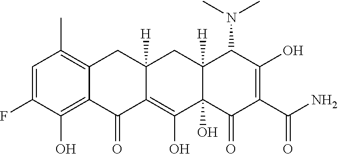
C1=C(F)C(O)=C2C(=C1C)CC1([H])C(=C(O)C3(O)C([H])(C1)C(N(C)C)C(O)=C(C(N)=O)C3=O)C2=O
